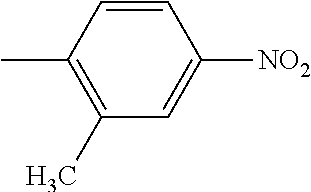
CC1=C(C)C=C([NO2])C=C1
